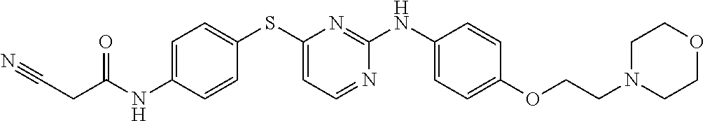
C(CC(NC1=CC=C(SC2=CC=NC(NC3=CC=C(OCCN4CCOCC4)C=C3)=N2)C=C1)=O)#N
